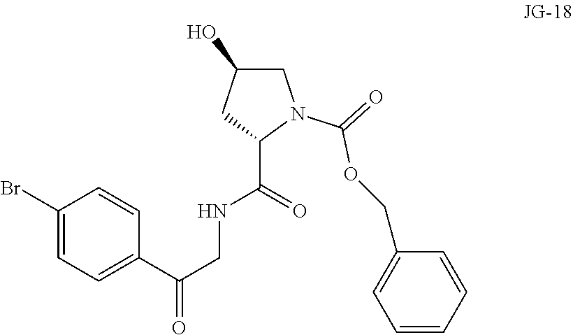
C1(Br)=CC=C(C(CNC(C2CC(O)CN2C(OCC2=CC=CC=C2)=O)=O)=O)C=C1
